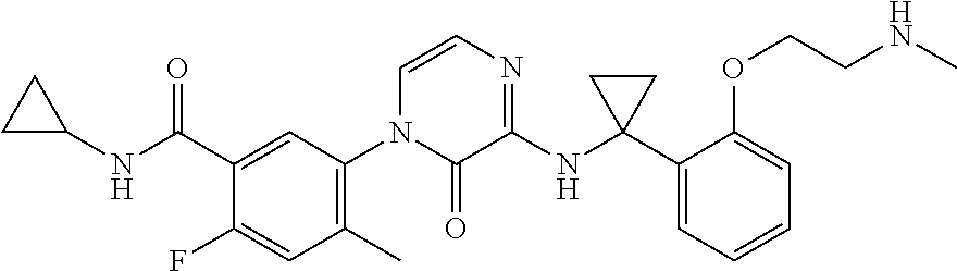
C1=C(F)C(C(NC2CC2)=O)=CC(N2C=CN=C(NC3(C4=CC=CC=C4OCCNC)CC3)C2=O)=C1C
